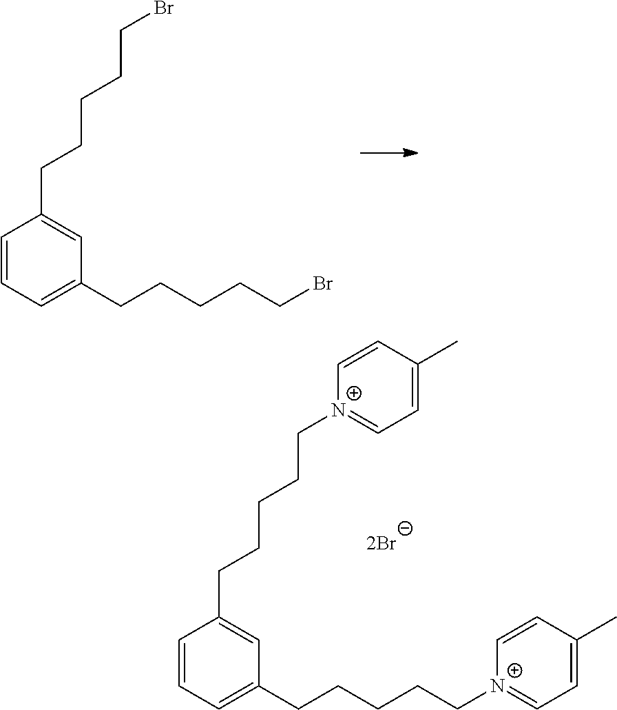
C1=CC=C(CCCCC[N+]2=CC=C(C)C=C2)C=C1CCCCC[N+]1=CC=C(C)C=C1.C1=CC=C(CCCCCBr)C=C1CCCCCBr
